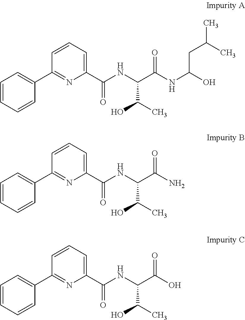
C1(C(=O)NC(C(=O)NC(O)CC(C)C)C(O)C)=CC=CC(C2=CC=CC=C2)=N1.C1(C(=O)NC(C(=O)N)C(O)C)=CC=CC(C2=CC=CC=C2)=N1.C1(C(=O)NC(C(=O)O)C(O)C)=CC=CC(C2=CC=CC=C2)=N1
